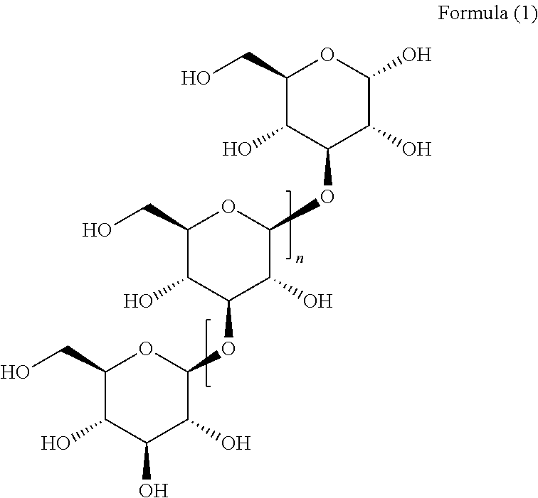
C1(CO)C(O)C(OC2C(O)C(OC3C(O)C(O)C(O)C(CO)O3)C(O)C(CO)O2)C(O)C(O)O1
